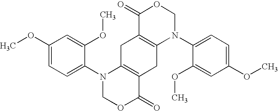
C1C2=C(CC3=C1C(=O)OCN3C1=CC=C(OC)C=C1OC)C(=O)OCN2C1=CC=C(OC)C=C1OC
